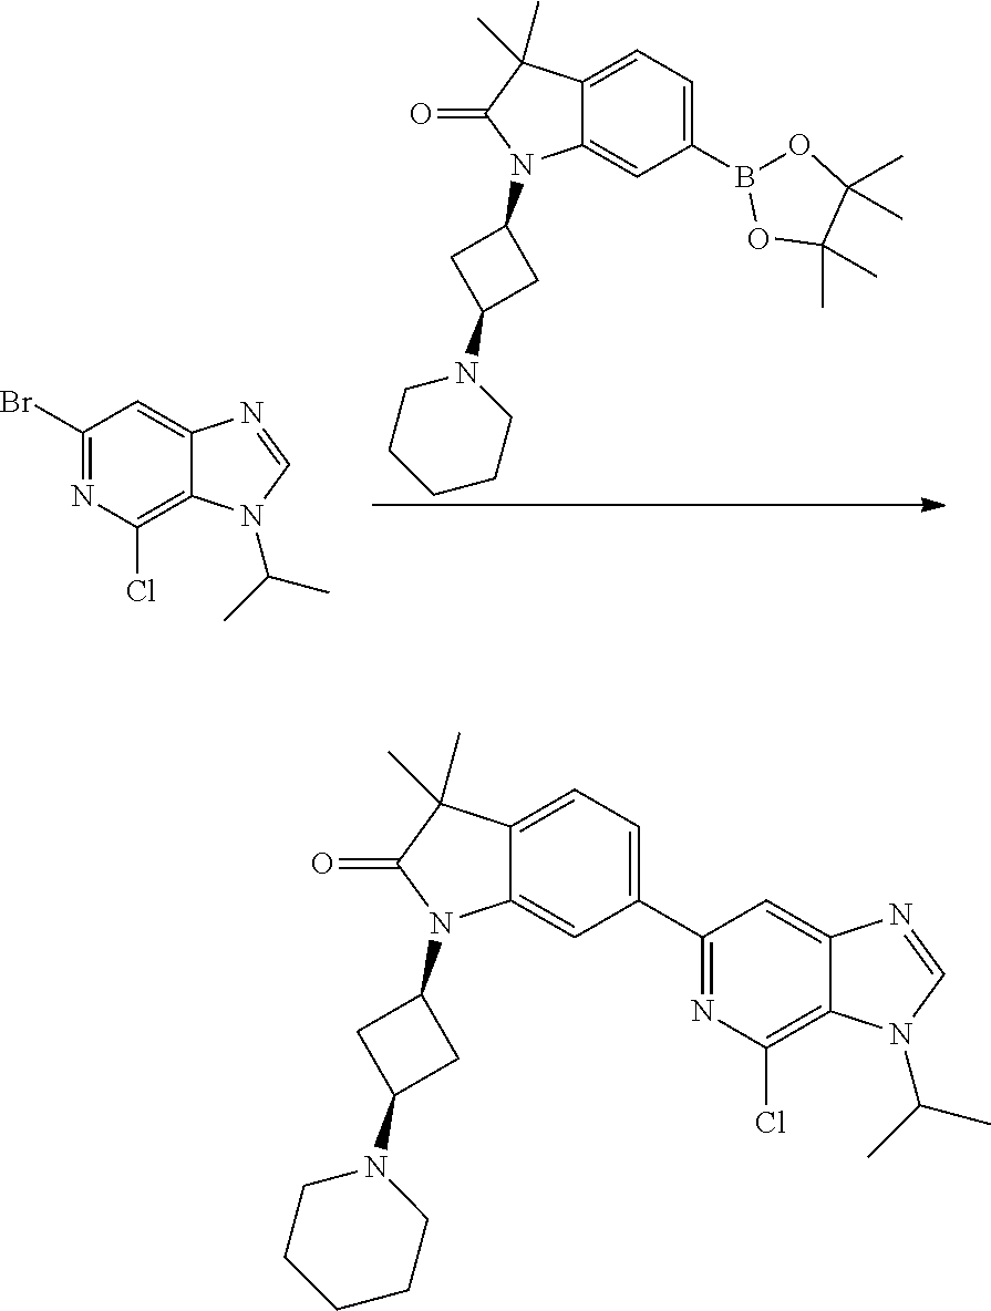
C1(B2OC(C)(C)C(C)(C)O2)=CC=C2C(=C1)N(C1CC(N3CCCCC3)C1)C(=O)C2(C)C.ClC1=C2C(=CC(Br)=N1)N=CN2C(C)C.C1(C2=NC(Cl)=C3C(=C2)N=CN3C(C)C)=CC=C2C(=C1)N(C1CC(N3CCCCC3)C1)C(=O)C2(C)C
